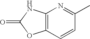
C12=C(C=CC(C)=N1)OC(=O)N2
